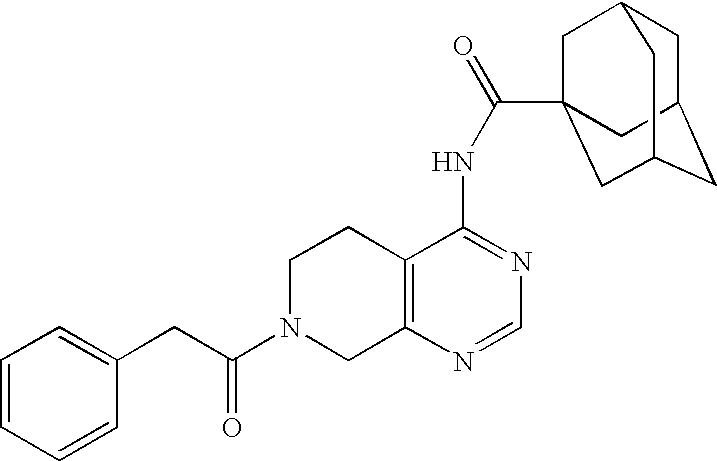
C1N(C(=O)CC2=CC=CC=C2)CC2=C(C1)C(NC(=O)C13CC4CC(CC(C1)C4)C3)=NC=N2
